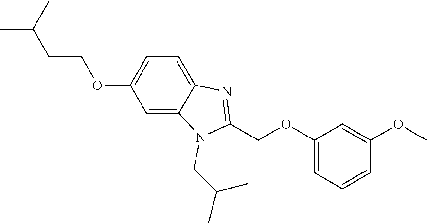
CC(C)CCOC1=CC=C2C(=C1)N(CC(C)C)C(COC1=CC=CC(OC)=C1)=N2
